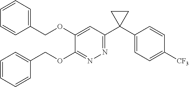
C1(OCC2=CC=CC=C2)=CC(C2(C3=CC=C([CF3])C=C3)CC2)=NN=C1OCC1=CC=CC=C1
